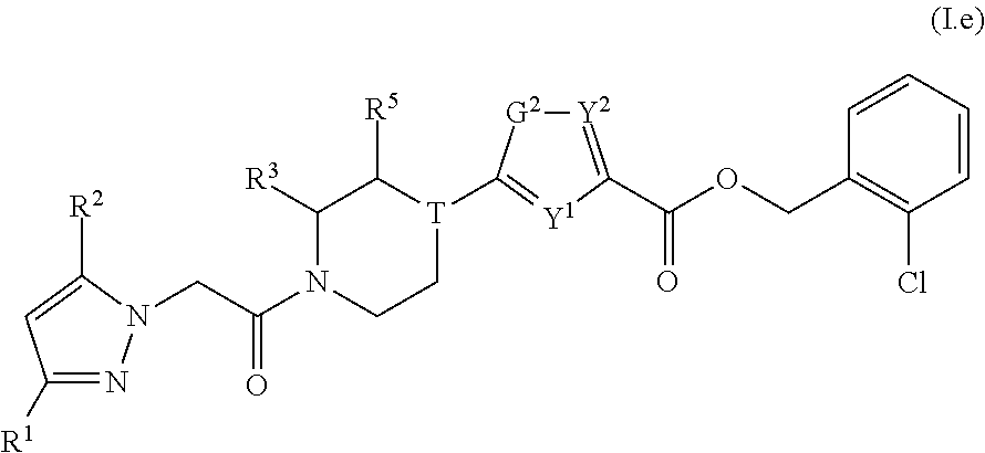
C1([R1])=NN(CC(N2CC[T](C3=[Y1]C(C(OCC4=C(Cl)C=CC=C4)=O)=[Y2][G2]3)C([R5])C2[R3])=O)C([R2])=C1
